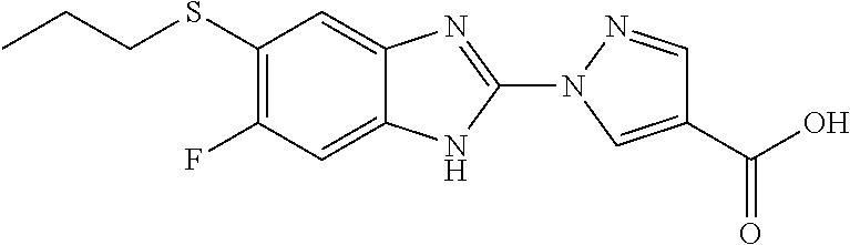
C1(SCCC)=C(F)C=C2C(=C1)N=C(N1C=C(C(=O)O)C=N1)N2
